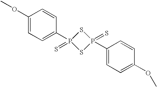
S1P(C2=CC=C(OC)C=C2)(=S)SP1(=S)C1=CC=C(OC)C=C1
